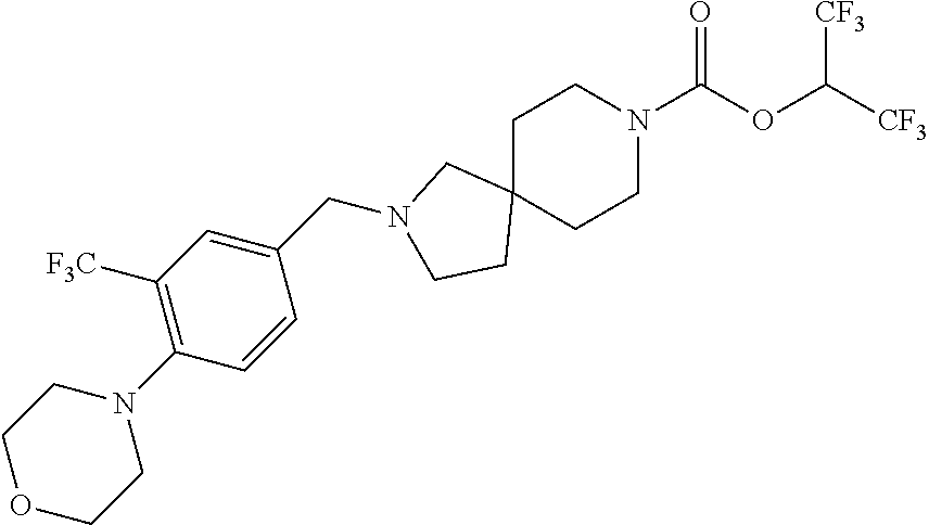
C1C2(CCN(C(OC([CF3])[CF3])=O)C1)CN(CC1=CC([F3C])=C(N3CCOCC3)C=C1)CC2
